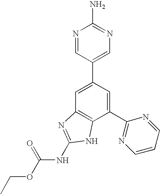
C1=C(C2=CN=C(N)N=C2)C=C(C2=NC=CC=N2)C2=C1N=C(NC(OCC)=O)N2
